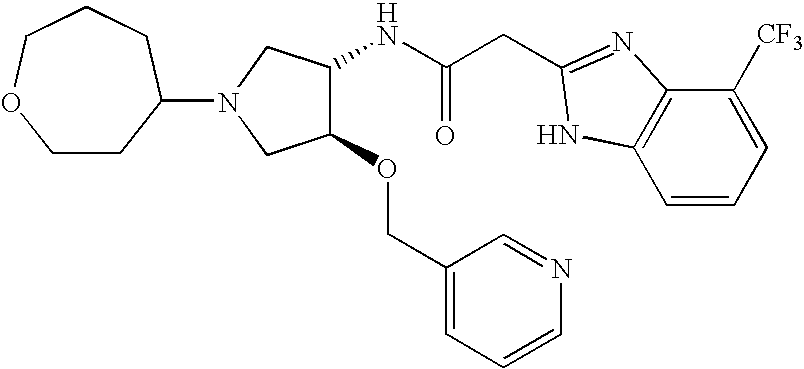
C(C(NC1C(OCC2=CC=CN=C2)CN(C2CCOCCC2)C1)=O)C1=NC2=C(C=CC=C2[CF3])N1
